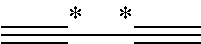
C#CC#C
